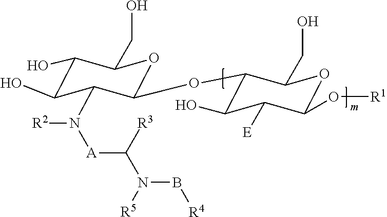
C1(O)C(O)C(N([A]C(N([R5])B[R4])[R3])[R2])C(OC2C(O)C([E])C(O[R1])OC2CO)OC1CO
